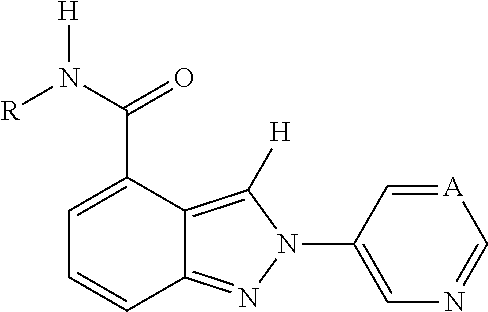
C1=C(C(N([R])[H])=O)C2=C([H])N(C3=CN=C[A]=C3)N=C2C=C1
